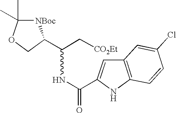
[NBoc]1C(C)(C)OCC1C(C[CO2Et])NC(=O)C1=CC2=C(N1)C=CC(Cl)=C2
